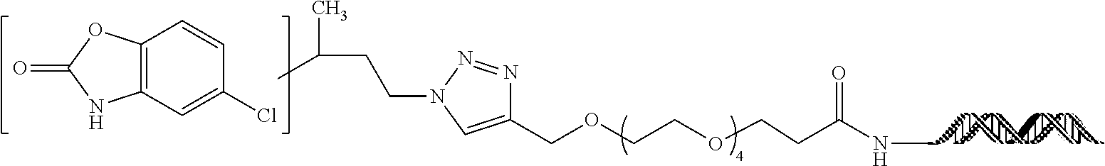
C1(COCCOCCC(NC)=O)=CN(CCC(C)C)N=N1.C12=C(C=C(Cl)C=C1)NC(=O)O2
